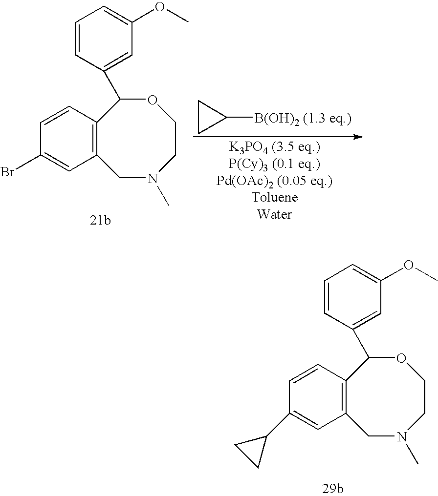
C12=C(C=CC(C3CC3)=C1)C(C1=CC(OC)=CC=C1)OCCN(C)C2.C12=C(C=CC(Br)=C1)C(C1=CC(OC)=CC=C1)OCCN(C)C2.C1CC1[B(OH)2 (1.3 eq.)]
